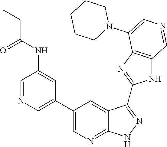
C1=NC=C(C2=CN=C3C(=C2)C(C2=NC4=C(N2)C=NC=C4N2CCCCC2)=NN3)C=C1NC(=O)CC
